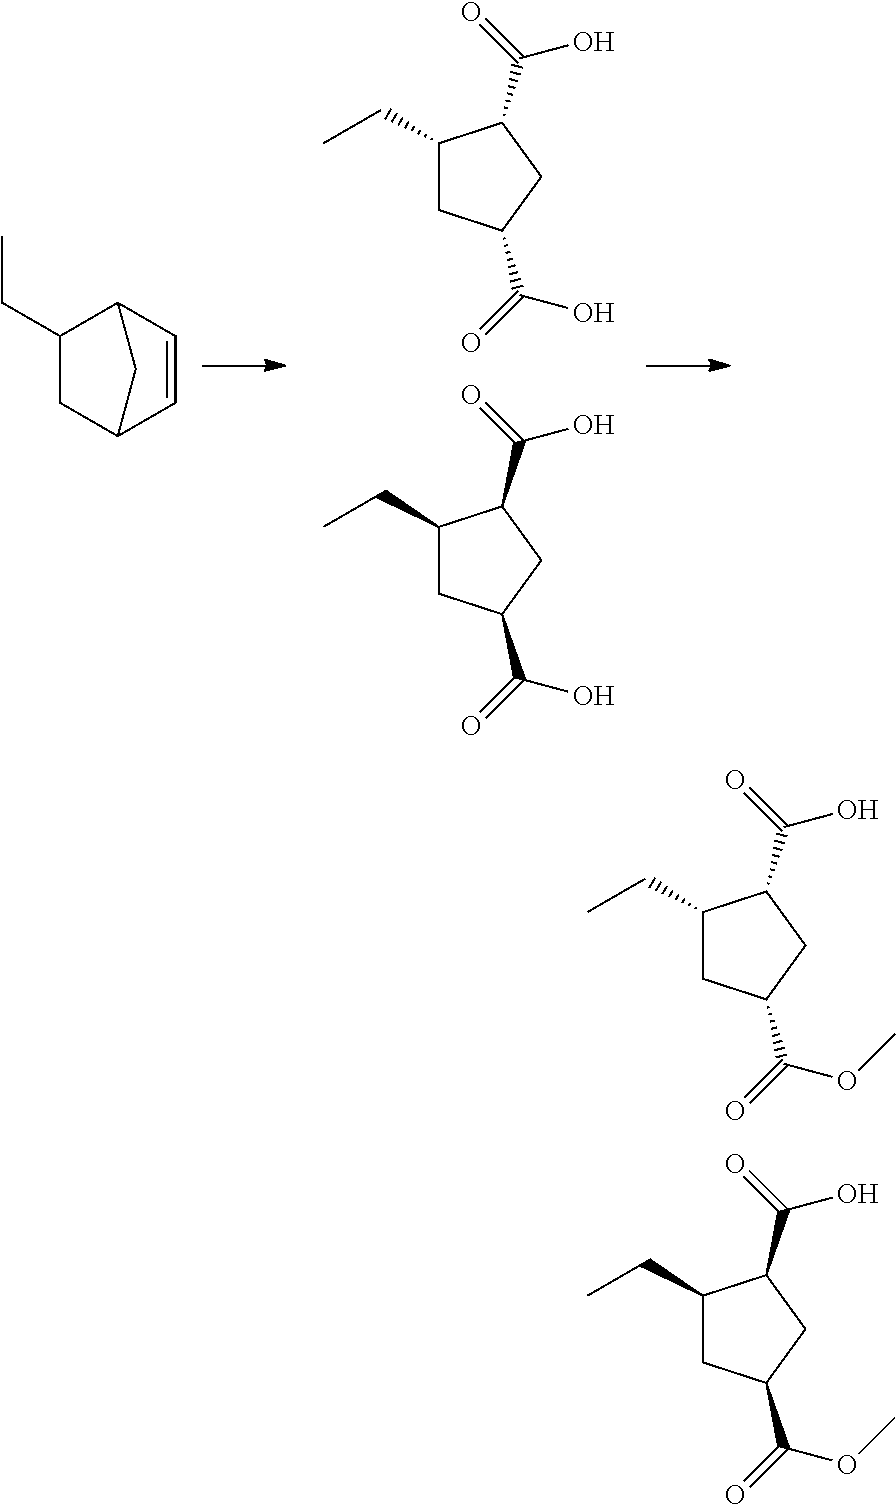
C1(CC)CC(C(=O)OC)CC1C(=O)O.C1(CC)CC(C(=O)OC)CC1C(=O)O.C1(CC)CC(C(=O)O)CC1C(=O)O.C1(CC)CC(C(=O)O)CC1C(=O)O.C1C2C=CC(C1CC)C2
